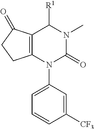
N1(C)C(=O)N(C2=CC=CC([CF3])=C2)C2=C(C(=O)CC2)C1[R1]
